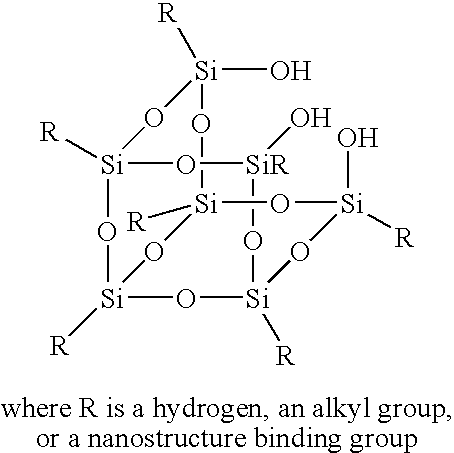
O1[Si]2([R])O[Si](O)([R])O[Si]3([R])O[SiR](O)O[Si]([R])(O[Si]([R])(O3)O2)O[Si]1([R])O
